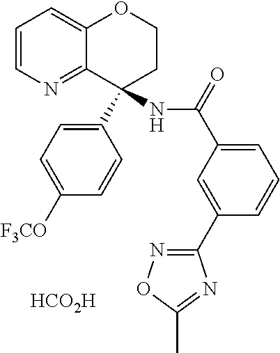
[HCO2H].C1=CN=C2C(=C1)OCCC2(C1=CC=C([F3CO])C=C1)NC(=O)C1=CC=CC(C2=NOC(C)=N2)=C1
